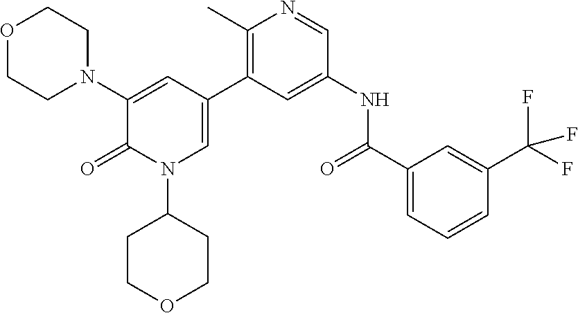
O1CCN(C2=CC(C3=C(C)N=CC(NC(C4=CC=CC(C(F)(F)F)=C4)=O)=C3)=CN(C3CCOCC3)C2=O)CC1
